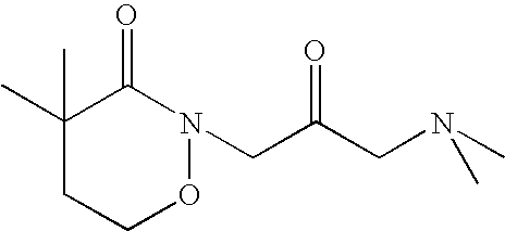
C1(C)(C)CCON(CC(CN(C)C)=O)C1=O
